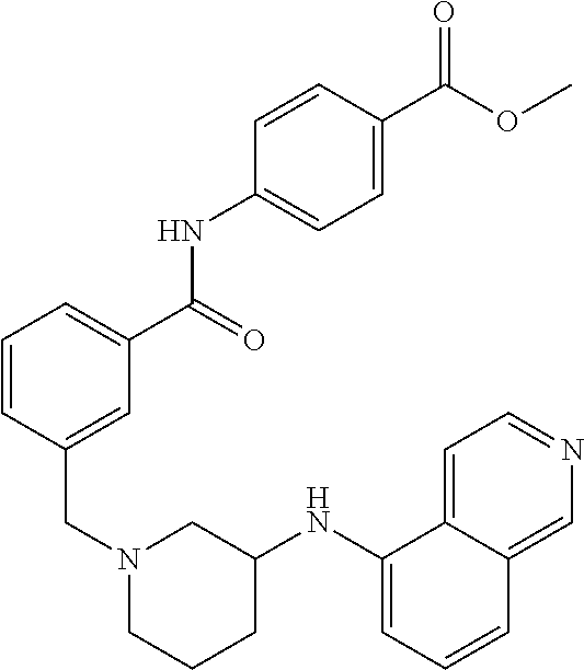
C1=CC(CN2CCCC(NC3=CC=CC4=CN=CC=C34)C2)=CC(C(=O)NC2=CC=C(C(OC)=O)C=C2)=C1
